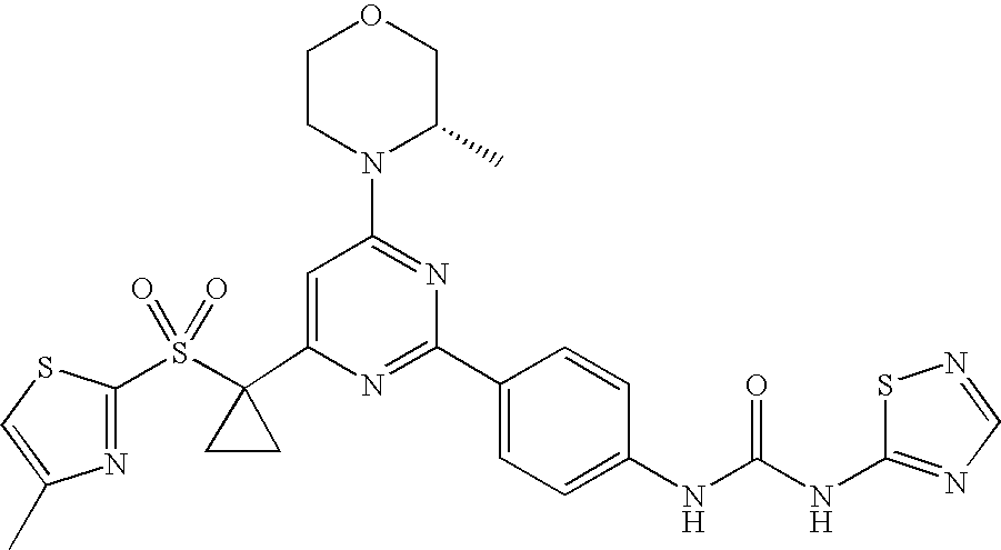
C1(C2(S(=O)(=O)C3=NC(C)=CS3)CC2)=CC(N2C(C)COCC2)=NC(C2=CC=C(NC(=O)NC3=NC=NS3)C=C2)=N1
